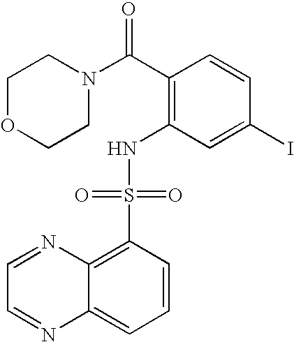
O1CCN(C(C2=C(NS(C3=C4C(=CC=C3)N=CC=N4)(=O)=O)C=C(I)C=C2)=O)CC1
